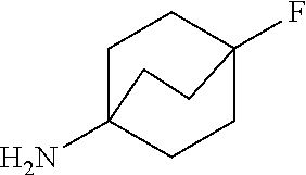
C1C2(N)CCC(F)(C1)CC2
